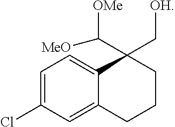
C(C1(C[OH])CCCC2=CC(Cl)=CC=C12)([OMe])[MeO]
